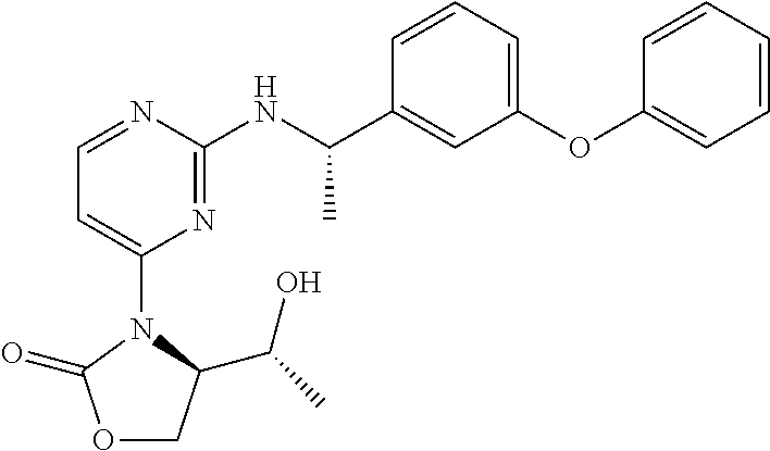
C1(N2C(=O)OCC2C(C)O)=CC=NC(NC(C2=CC(OC3=CC=CC=C3)=CC=C2)C)=N1
